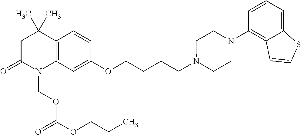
C1C(=O)N(COC(=O)OCCC)C2=C(C1(C)C)C=CC(OCCCCN1CCN(C3=C4C(=CC=C3)SC=C4)CC1)=C2
